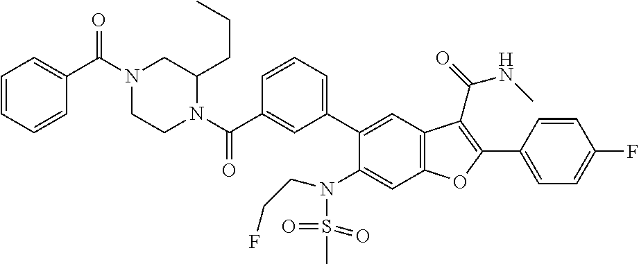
C1=CC(C2=C(C(=O)NC)C3=C(C=C(N(S(C)(=O)=O)CCF)C(C4=CC=CC(C(N5C(CCC)CN(C(C6=CC=CC=C6)=O)CC5)=O)=C4)=C3)O2)=CC=C1F
